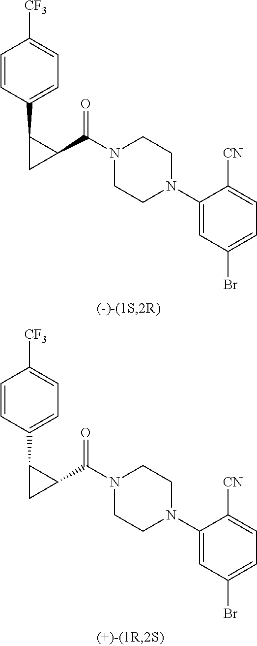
N1(C(C2C(C3=CC=C([CF3])C=C3)C2)=O)CCN(C2=CC(Br)=CC=C2[CN])CC1.N1(C(C2C(C3=CC=C([CF3])C=C3)C2)=O)CCN(C2=CC(Br)=CC=C2[CN])CC1
